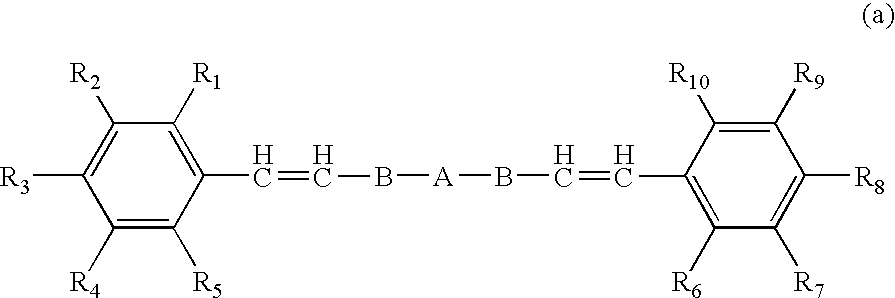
C1([R4])=C([R5])C(C=CB[A]BC=CC2=C([R6])C([R7])=C([R8])C([R9])=C2[R10])=C([R1])C([R2])=C1[R3]
